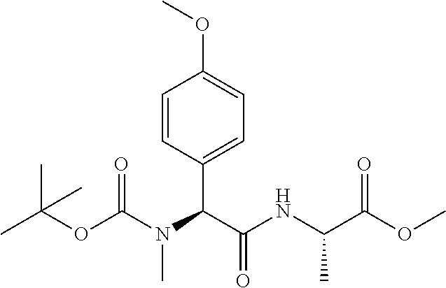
O(C(N(C)C(C(=O)NC(C)C(OC)=O)C1=CC=C(OC)C=C1)=O)C(C)(C)C
